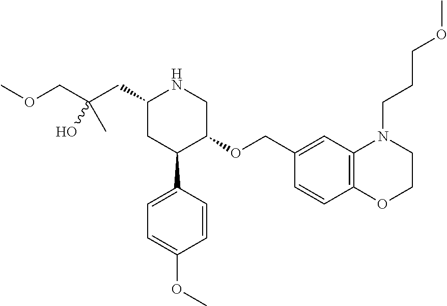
C1(CC(COC)(C)O)CC(C2=CC=C(OC)C=C2)C(OCC2=CC3=C(C=C2)OCCN3CCCOC)CN1
